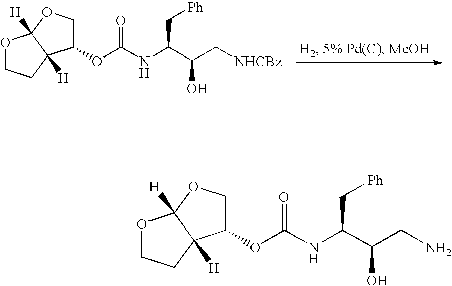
O1CCC2([H])C1([H])OCC2OC(NC(C(C[NHCBz])O)C[Ph])=O.O1CCC2([H])C1([H])OCC2OC(NC(C(CN)O)C[Ph])=O
